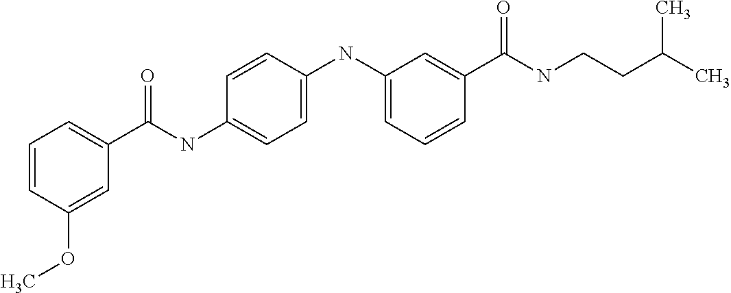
C1=CC(OC)=CC(C(NC2=CC=C(NC3=CC=CC(C(NCCC(C)C)=O)=C3)C=C2)=O)=C1
